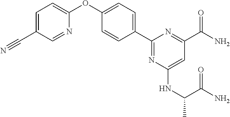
C1=C(C#N)C=NC(OC2=CC=C(C3=NC(NC(C(=O)N)C)=CC(C(N)=O)=N3)C=C2)=C1
